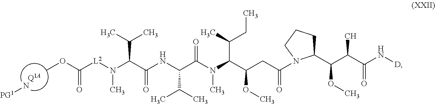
[Q1A].[PG1]N.COC([L2]N(C(C(NC(C(N(C(C(CC(=O)N1CCCC1C(C(C(N[D])=O)C)OC)OC)C(C)CC)C)=O)C(C)C)=O)C(C)C)C)=O
